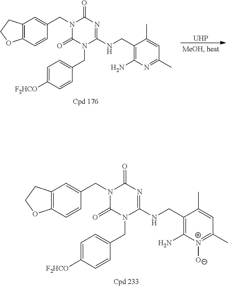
C12=C(C=CC(CN3C(=O)N(CC4=CC=C([F2HCO])C=C4)C(NCC4=C(N)[N+]([O-])=C(C)C=C4C)=NC3=O)=C1)OCC2.[UHP].C12=C(C=CC(CN3C(=O)N(CC4=CC=C([F2HCO])C=C4)C(NCC4=C(N)N=C(C)C=C4C)=NC3=O)=C1)OCC2
